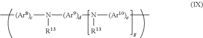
C[(Ar8)c]N([(Ar9)d]N([(Ar10)e]C)[R13])[R13]
